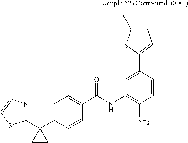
C1(C2(C3=CC=C(C(NC4=C(N)C=CC(C5=CC=C(C)S5)=C4)=O)C=C3)CC2)=NC=CS1
